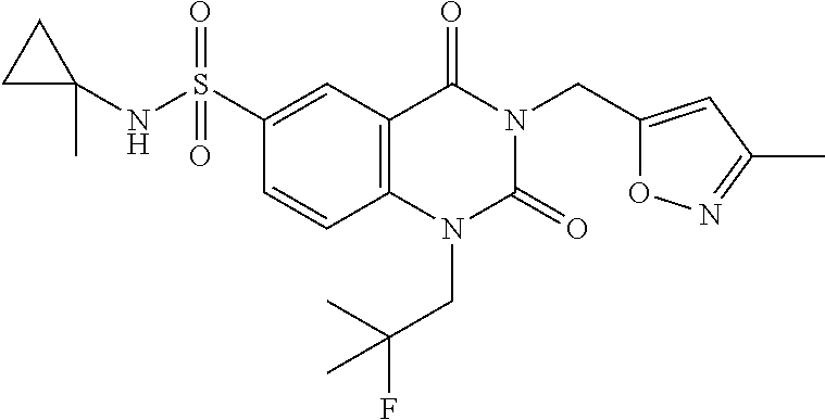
C(N1C(=O)N(CC(F)(C)C)C2=C(C1=O)C=C(S(=O)(=O)NC1(C)CC1)C=C2)C1=CC(C)=NO1
